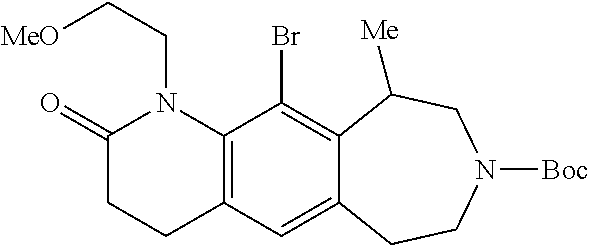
C1(=O)CCC2=C(N1CC[MeO])C(Br)=C1C(=C2)CCN([Boc])CC1[Me]
